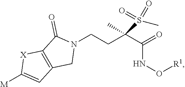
C12=C(C(=O)N(CCC(C(=O)NO[R1])(C)S(=O)(C)=O)C1)[X]C([M])=C2
